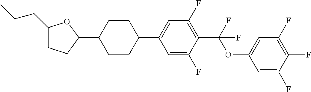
C1(CCC)CCC(C2CCC(C3=CC(F)=C(C(OC4=CC(F)=C(F)C(F)=C4)(F)F)C(F)=C3)CC2)O1
